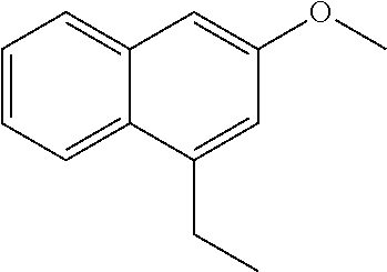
C1=CC=C2C(=C1)C=C(OC)C=C2CC
